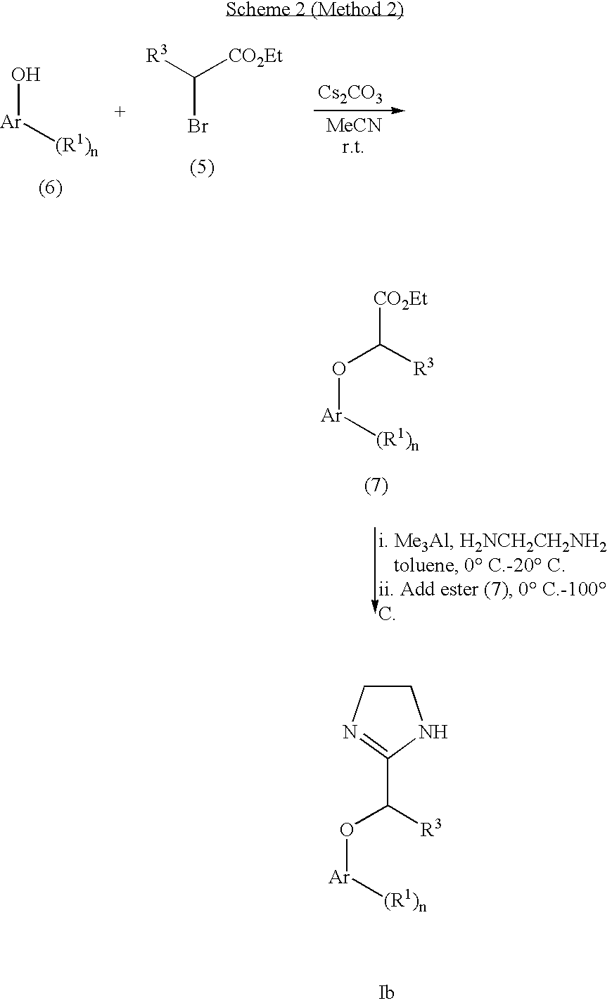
O[Ar][(R1)n].[R3]C([CO2Et])Br.[Cs2CO3].O(C([R3])[CO2Et])[Ar][(R1)n].C1CN=C(C(O[Ar][(R1)n])[R3])N1
